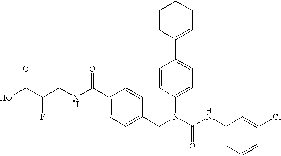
OC(C(CNC(C1=CC=C(CN(C(NC2=CC=CC(Cl)=C2)=O)C2=CC=C(C3=CCCCC3)C=C2)C=C1)=O)F)=O
